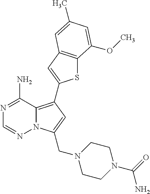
C12=C(C3=CC4=C(S3)C(OC)=CC(C)=C4)C=C(CN3CCN(C(=O)N)CC3)N1N=CN=C2N
